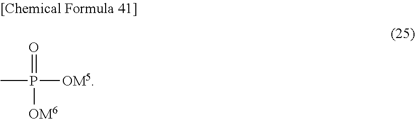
O=P([OM6])([OM5])C
